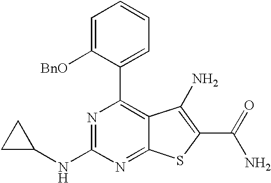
C1=C([BnO])C(C2=C3C(=NC(NC4CC4)=N2)SC(C(N)=O)=C3N)=CC=C1
